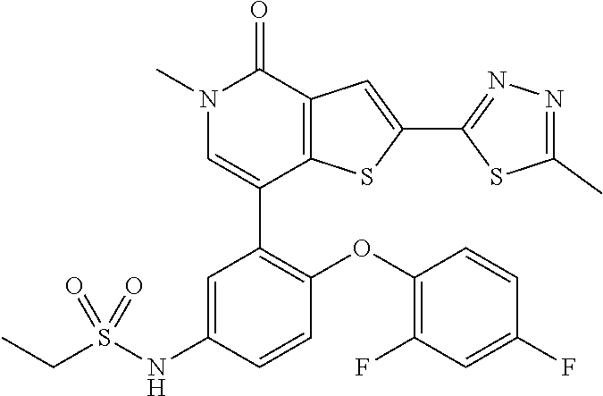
N1(C)C=C(C2=C(OC3=C(F)C=C(F)C=C3)C=CC(NS(CC)(=O)=O)=C2)C2=C(C1=O)C=C(C1=NN=C(C)S1)S2
